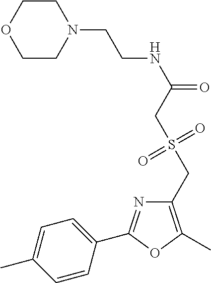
C1=C(C)C=CC(C2=NC(CS(CC(NCCN3CCOCC3)=O)(=O)=O)=C(C)O2)=C1
